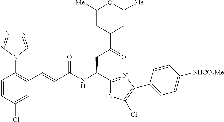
C1(Cl)=CC(C=CC(NC(CC(C2CC([Me])OC([Me])C2)=O)C2=NC(C3=CC=C([NHCO2Me])C=C3)=C(Cl)N2)=O)=C(N2C=NN=N2)C=C1
